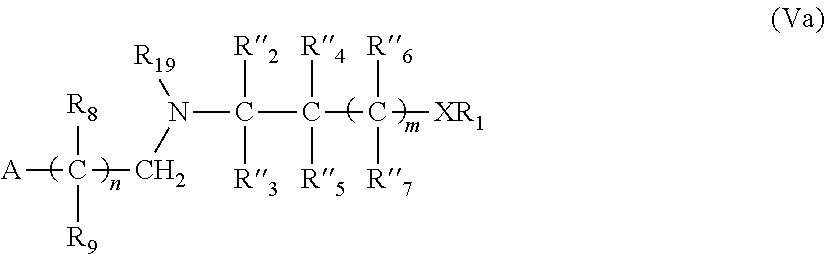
[A]C([R8])([R9])CN([R19])C(C(C([XR1])([R6])[R7])([R4])[R5])([R2])[R3]
